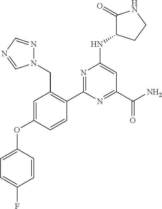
C1=C(OC2=CC=C(F)C=C2)C=CC(C2=NC(NC3CCNC3=O)=CC(C(N)=O)=N2)=C1CN1N=CN=C1
